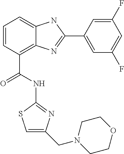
C1=CC(C(=O)NC2=NC(CN3CCOCC3)=CS2)=C2C(=C1)NC(C1=CC(F)=CC(F)=C1)=N2
